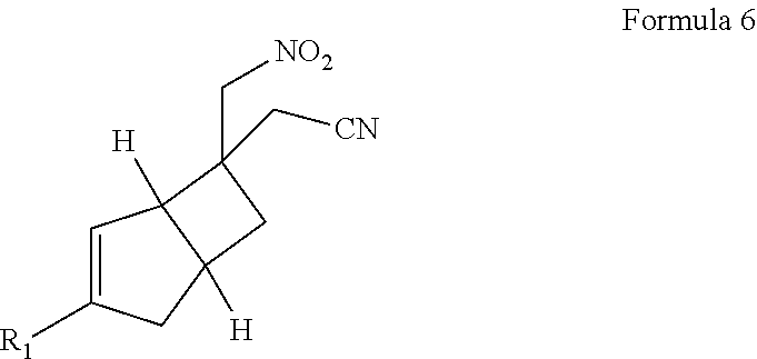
C1=C([R1])CC2([H])C1([H])C(C[NO2])(C[CN])C2
